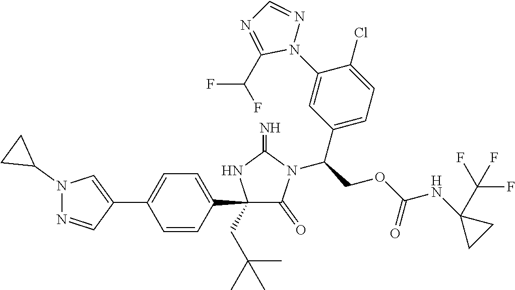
C1(C2=CN(C3CC3)N=C2)=CC=C(C2(CC(C)(C)C)C(=O)N(C(C3=CC=C(Cl)C(N4N=CN=C4C(F)F)=C3)COC(=O)NC3(C(F)(F)F)CC3)C(=N)N2)C=C1
